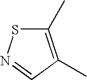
C1(C)=C(C)C=NS1
